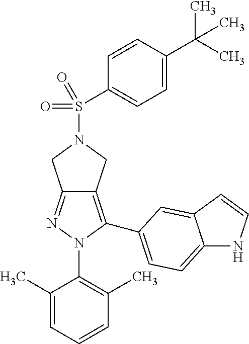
C12=NN(C3=C(C)C=CC=C3C)C(C3=CC=C4NC=CC4=C3)=C1CN(S(C1=CC=C(C(C)(C)C)C=C1)(=O)=O)C2
